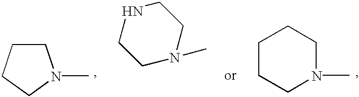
C1N(C)CCNC1.C1N(C)CCC1.C1CCN(C)CC1
